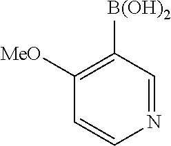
N1=CC([B(OH)2])=C([MeO])C=C1
